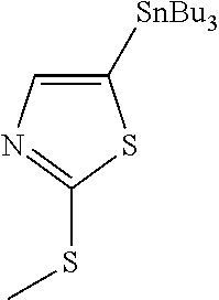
C1=C([SnBu3])SC(SC)=N1
